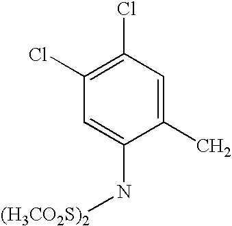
C1(Cl)=C(Cl)C=C(N[(H3CO2S)2])C(C)=C1
